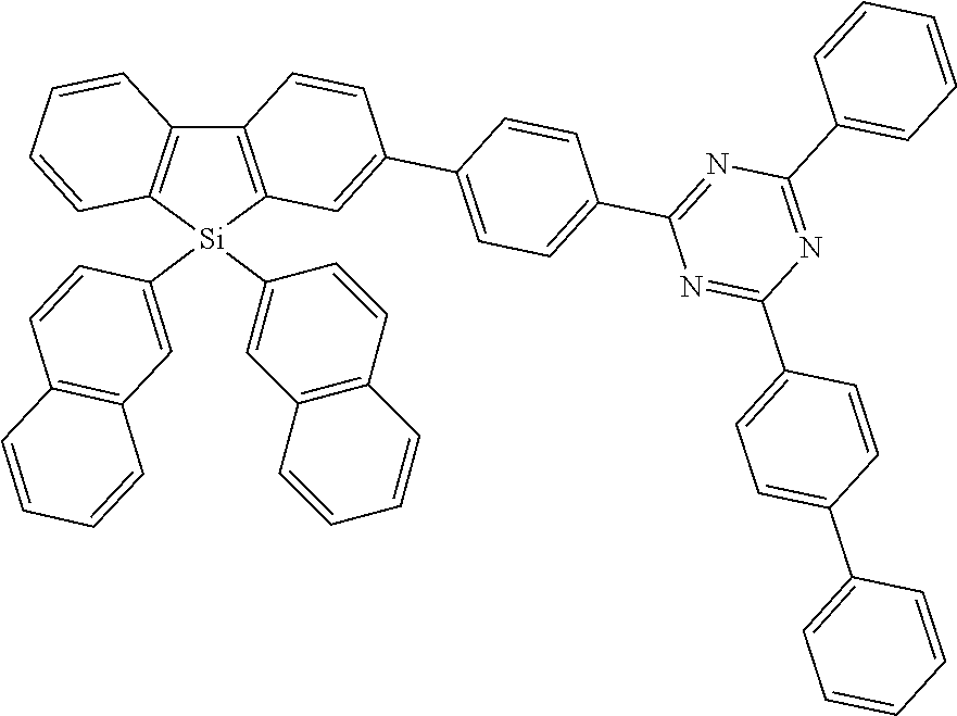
C12=C([Si](C3=CC4=C(C=C3)C=CC=C4)(C3=CC4=C(C=C3)C=CC=C4)C3=C1C=CC(C1=CC=C(C4=NC(C5=CC=CC=C5)=NC(C5=CC=C(C6=CC=CC=C6)C=C5)=N4)C=C1)=C3)C=CC=C2
